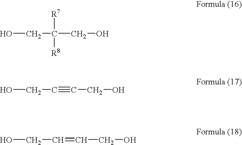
OCC([R7])([R8])CO.OCC#CCO.OCC=CCO
